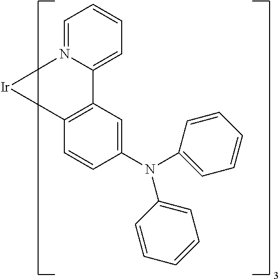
C1=CC=N2C(=C1)C1=C(C=CC(N(C3=CC=CC=C3)C3=CC=CC=C3)=C1)[Ir]2
